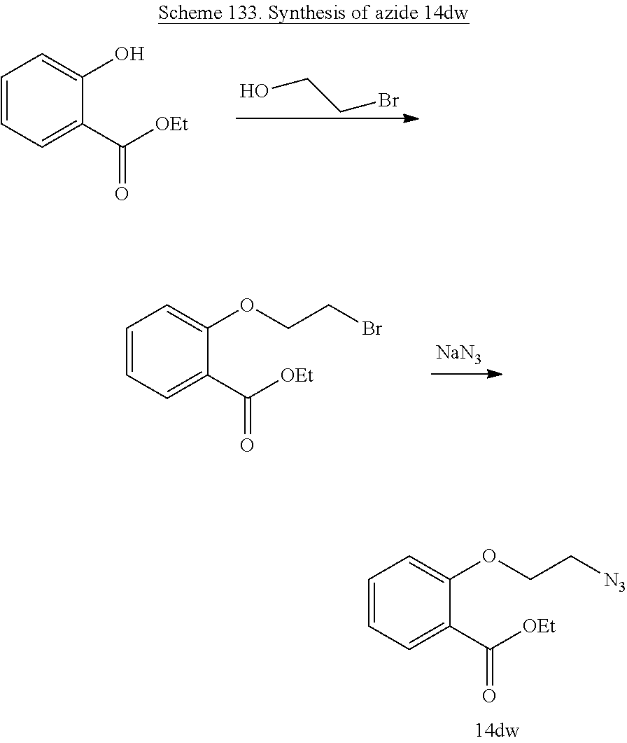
OCCBr.C1=CC=C(C([OEt])=O)C(O)=C1.C1=CC=C(C([OEt])=O)C(OCC[N3])=C1.C1=CC=C(C([OEt])=O)C(OCCBr)=C1.[NaN3]
